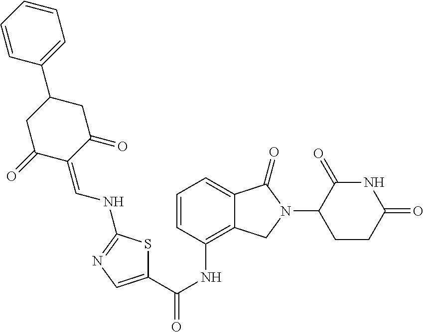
C1(NC(C2=CN=C(NC=C3C(=O)CC(C4=CC=CC=C4)CC3=O)S2)=O)=C2C(=CC=C1)C(=O)N(C1C(=O)NC(=O)CC1)C2
